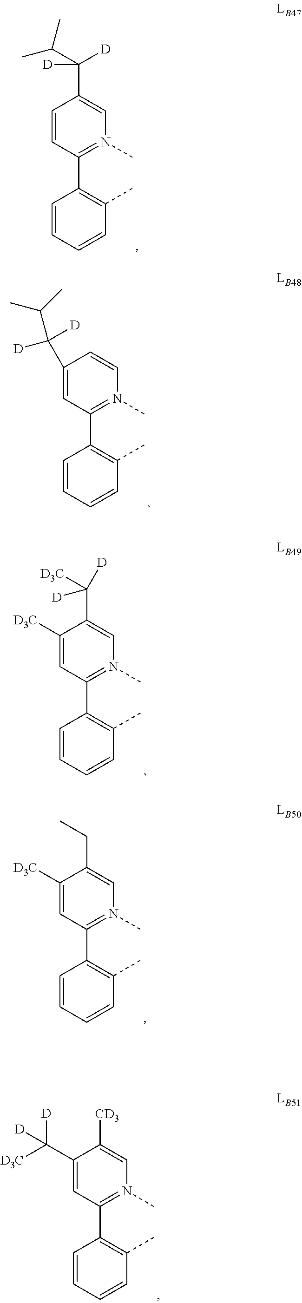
C1=CC(C2=C(C)C=CC=C2)=N(C)C=C1C(C(C)C)([D])[D].C1(C(C(C)C)([D])[D])=CC(C2=C(C)C=CC=C2)=N(C)C=C1.C1([D3C])=CC(C2=C(C)C=CC=C2)=N(C)C=C1C([D3C])([D])[D].C1([D3C])=CC(C2=C(C)C=CC=C2)=N(C)C=C1CC.C1(C([D3C])([D])[D])=CC(C2=C(C)C=CC=C2)=N(C)C=C1[CD3]
